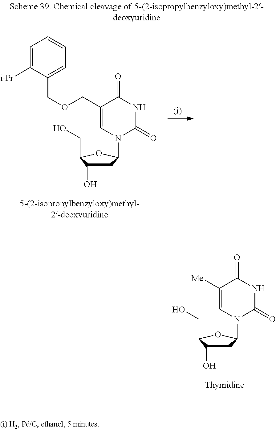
C1C(O)C(CO)OC1N1C(=O)NC(=O)C([Me])=C1.C1C(O)C(CO)OC1N1C(=O)NC(=O)C(COCC2=CC=CC=C2[i-Pr])=C1
